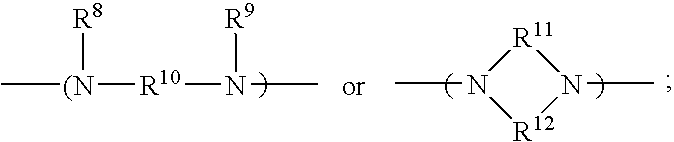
C[(N]([R8])[R10]N(C)[R9].N1(C)[R11]N(C)[R12]1
